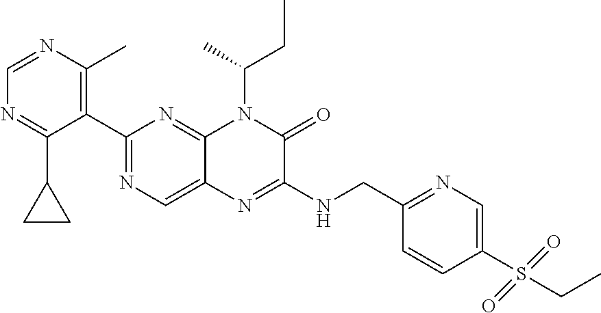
C1(C2=NC=C3C(=N2)N(C(C)CC)C(=O)C(NCC2=NC=C(S(CC)(=O)=O)C=C2)=N3)=C(C)N=CN=C1C1CC1
